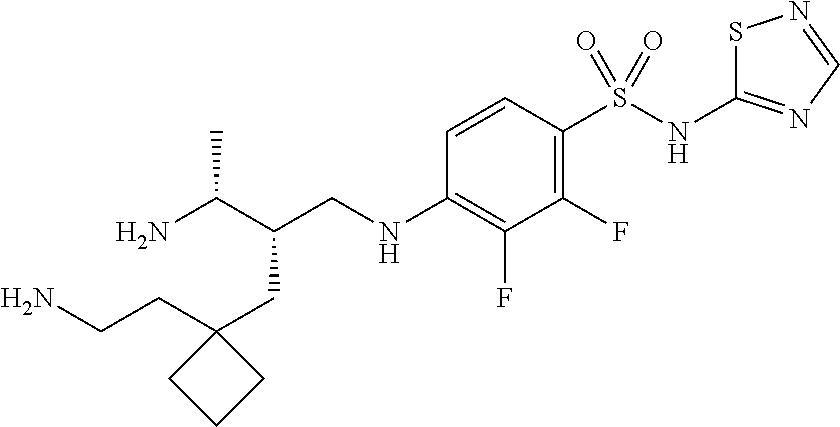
C(CNC1=C(F)C(F)=C(S(NC2=NC=NS2)(=O)=O)C=C1)(C(N)C)CC1(CCN)CCC1
